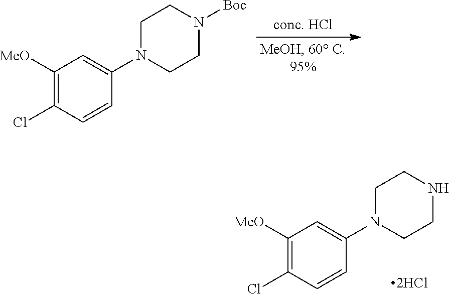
C1([MeO])=C(Cl)C=CC(N2CCN([Boc])CC2)=C1.C1([MeO])=C(Cl)C=CC(N2CCNCC2)=C1
